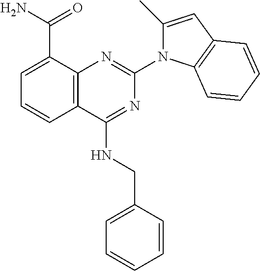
C12=C(C(NCC3=CC=CC=C3)=NC(N3C(C)=CC4=C3C=CC=C4)=N1)C=CC=C2C(N)=O
